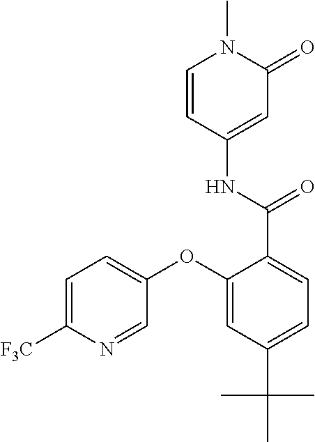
C1=CC(NC(=O)C2=CC=C(C(C)(C)C)C=C2OC2=CC=C([F3C])N=C2)=CC(=O)N1C
